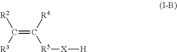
C(=C([R5][X][H])[R4])([R3])[R2]
